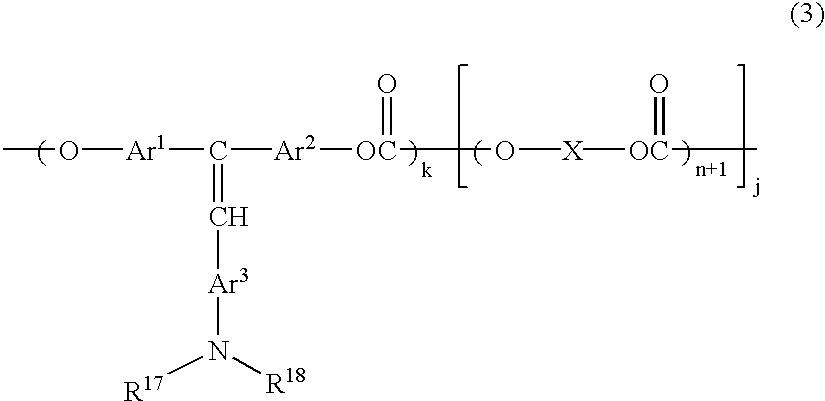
O([Ar1]C([Ar2][OC](O[X][OC](C)=O)=O)=C[Ar3]N([R17])[R18])C
